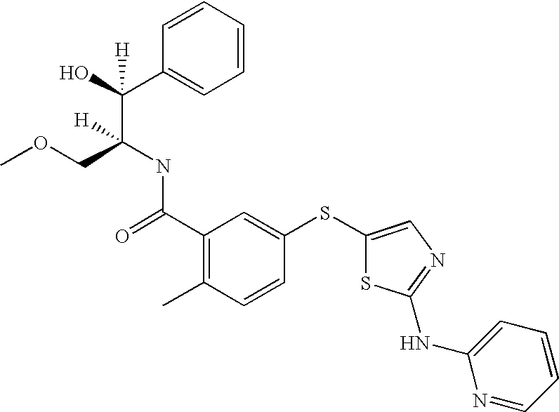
C(C1=C(C)C=CC(SC2=CN=C(NC3=CC=CC=N3)S2)=C1)(=O)NC(C(O)(C1=CC=CC=C1)[H])(COC)[H]
